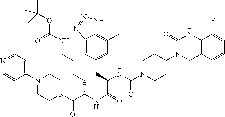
C1=CC(N2CCN(C(C(NC(C(NC(N3CCC(N4C(=O)NC5=C(C4)C=CC=C5F)CC3)=O)CC3=CC(C)=C4NN=NC4=C3)=O)CCCCNC(OC(C)(C)C)=O)=O)CC2)=CC=N1
